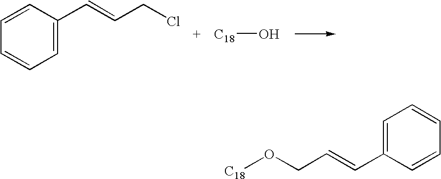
C1=CC=C(C=CCCl)C=C1.[C18]O.[C18]OCC=CC1=CC=CC=C1
